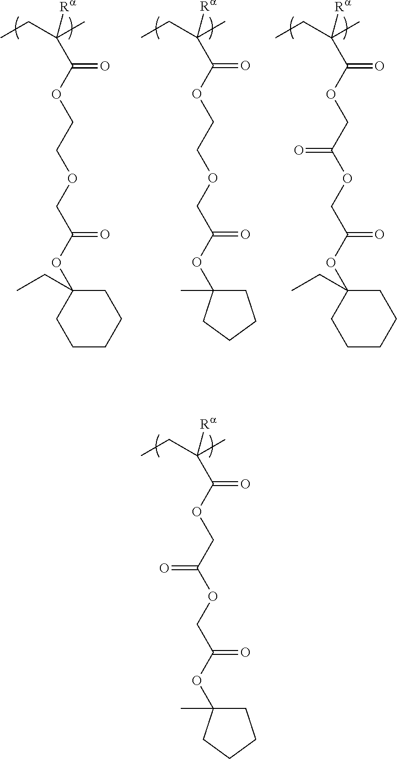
CCC(C)([Ra])C(=O)OCC(OCC(OC1(C)CCCC1)=O)=O.CCC(C)([Ra])C(=O)OCC(OCC(OC1(CC)CCCCC1)=O)=O.CCC(C)([Ra])C(=O)OCCOCC(OC1(C)CCCC1)=O.CCC(C)([Ra])C(=O)OCCOCC(OC1(CC)CCCCC1)=O
